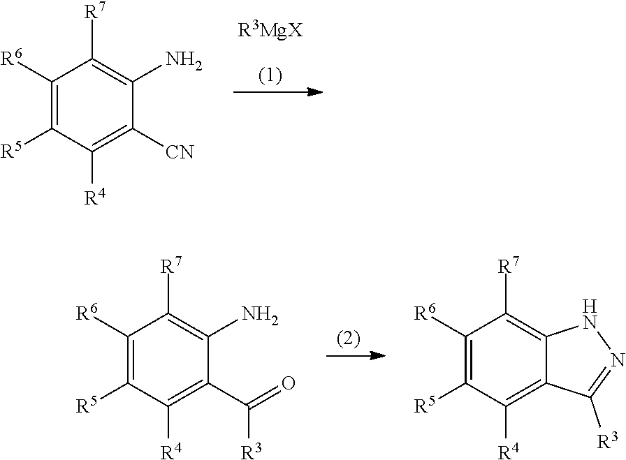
[R3MgX].C1([R6])=C([R5])C([R4])=C([CN])C(N)=C1[R7].C1([R6])=C([R5])C([R4])=C(C([R3])=O)C(N)=C1[R7].C1([R6])=C([R5])C([R4])=C2C(=C1[R7])NN=C2[R3]
